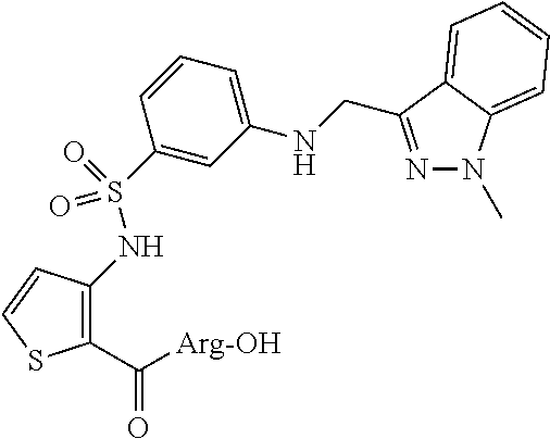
C1(C([Arg-OH])=O)=C(NS(C2=CC(NCC3=NN(C)C4=CC=CC=C43)=CC=C2)(=O)=O)C=CS1
